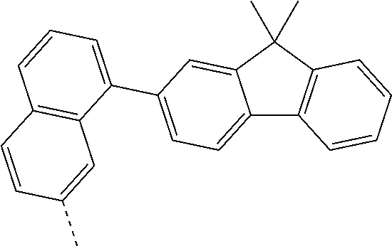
C12=CC=C(C3=CC=CC4=C3C=C(C)C=C4)C=C1C(C)(C)C1=C2C=CC=C1
